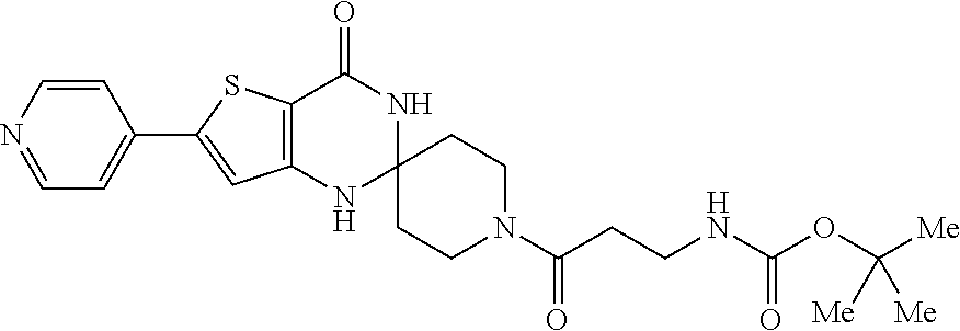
C12=C(NC3(NC1=O)CCN(C(CCNC(OC([Me])([Me])[Me])=O)=O)CC3)C=C(C1=CC=NC=C1)S2
